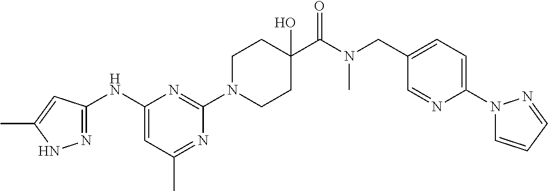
C1(NC2=NNC(C)=C2)=CC(C)=NC(N2CCC(C(N(CC3=CC=C(N4C=CC=N4)N=C3)C)=O)(O)CC2)=N1
